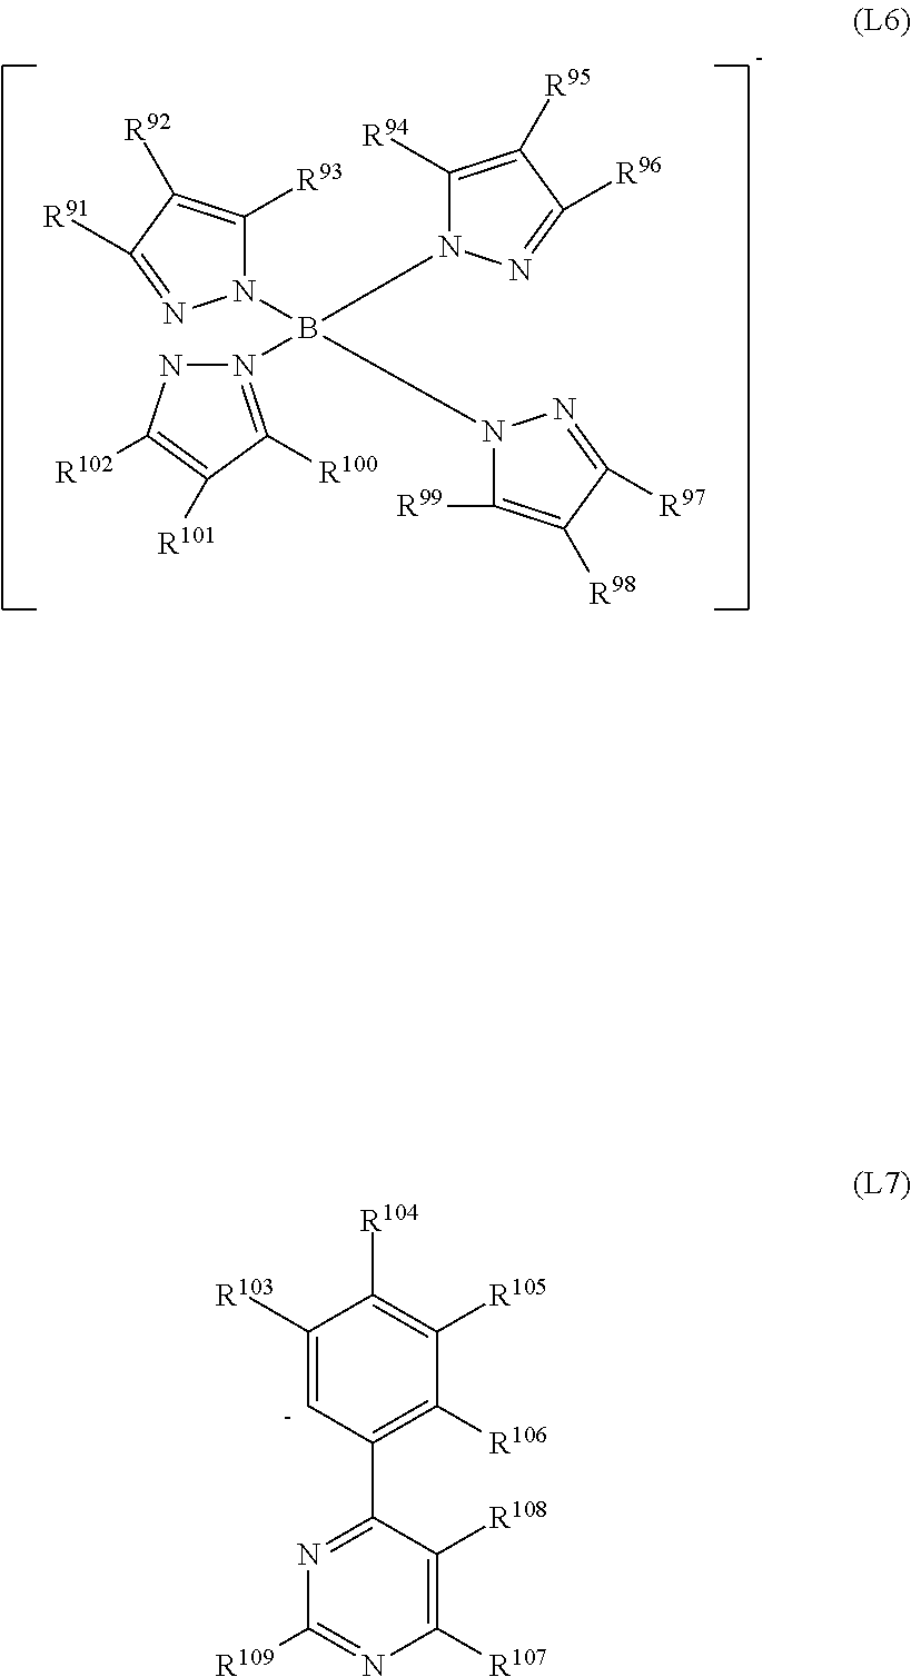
N1(B(N2C([R99])=C([R98])C([R97])=N2)(N2C([R93])=C([R92])C([R91])=N2)N2C([R94])=C([R95])C([R96])=N2)=C([R100])C([R101])=C([R102])N1.C1([R103])=[C-]C(C2=NC([R109])=NC([R107])=C2[R108])=C([R106])C([R105])=C1[R104]
